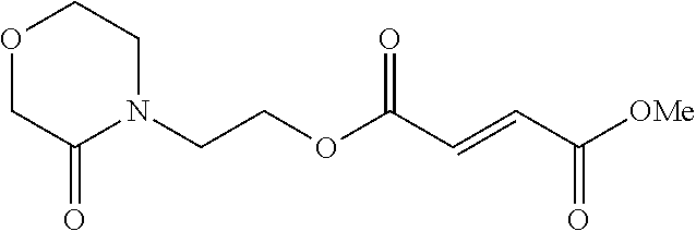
[OMe]C(C=CC(OCCN1CCOCC1=O)=O)=O
